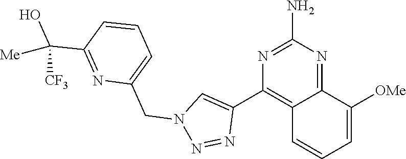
N1=C(N)N=C2C(=C1C1=CN(CC3=CC=CC(C(O)([Me])[CF3])=N3)N=N1)C=CC=C2[OMe]
